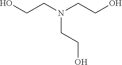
N(CCO)(CCO)CCO
